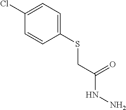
C1=C(Cl)C=CC(SCC(NN)=O)=C1
